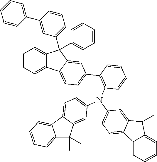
C1=CC=C2C(=C1)C(C1=CC=CC=C1)(C1=CC=CC(C3=CC=CC=C3)=C1)C1=CC(C3=C(N(C4=CC=C5C6=CC=CC=C6C(C)(C)C5=C4)C4=CC=C5C(=C4)C(C)(C)C4=CC=CC=C45)C=CC=C3)=CC=C21
